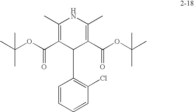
C1(C)=C(C(OC(C)(C)C)=O)C(C2=C(Cl)C=CC=C2)C(C(OC(C)(C)C)=O)=C(C)N1
